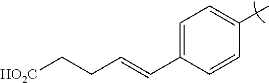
C1=C(C=CCC[HO2C])C=CC(C)=C1
